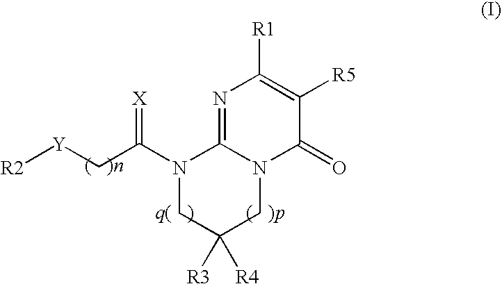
N1=C2N(C(=O)C([R5])=C1[R1])CC([R3])([R4])CN2C(C[Y][R2])=[X]
